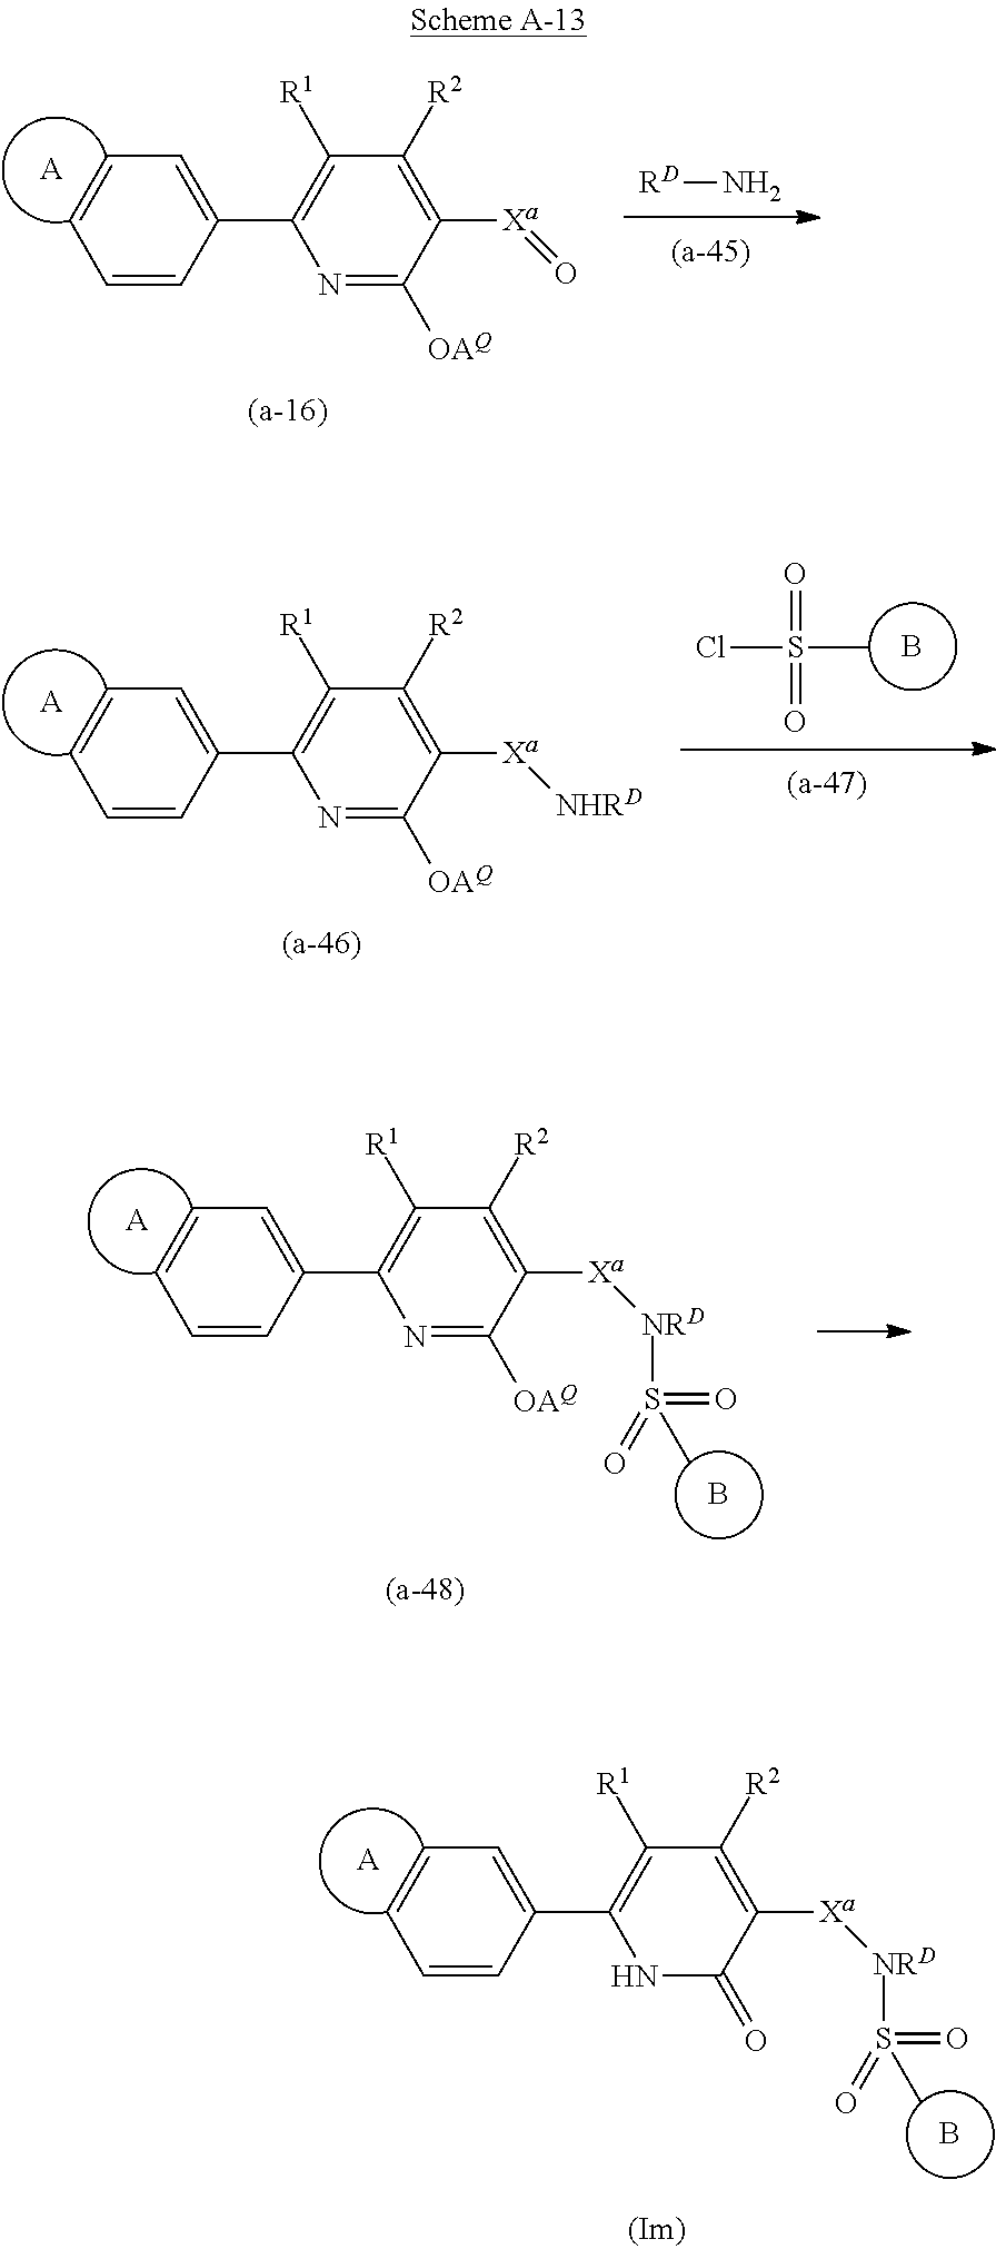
N[RD].C1=CC(C2=C([R1])C([R2])=C([Xa]=O)C([OAQ])=N2)=CC=C1.[A].C1=CC(C2=C([R1])C([R2])=C([Xa][NRD]S(=O)(=O)C)C([OAQ])=N2)=CC=C1.[A].B.C1=CC(C2=C([R1])C([R2])=C([Xa][NRD]S(=O)(=O)C)C(=O)N2)=CC=C1.[A].B.C1=CC(C2=C([R1])C([R2])=C([Xa][NHRD])C([OAQ])=N2)=CC=C1.[A].B.CS(Cl)(=O)=O
